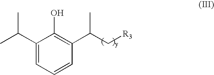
C1(C(C)C)=CC=CC(C(C[R3])C)=C1O
